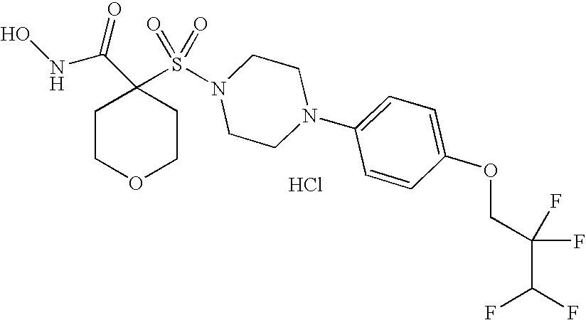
ONC(C1(S(N2CCN(C3=CC=C(OCC(F)(F)C(F)F)C=C3)CC2)(=O)=O)CCOCC1)=O.Cl
